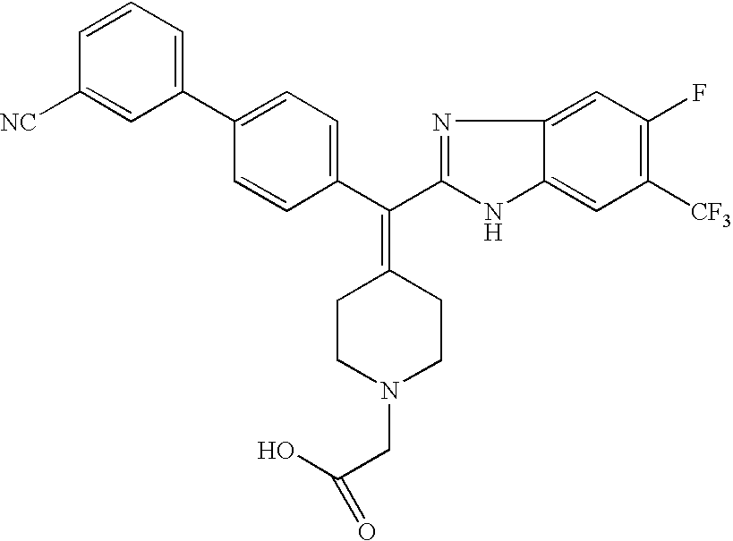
C1(C2=CC=CC([NC])=C2)=CC=C(C(=C2CCN(CC(O)=O)CC2)C2=NC3=CC(F)=C([CF3])C=C3N2)C=C1
